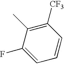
C1=C(F)C(C)=C([CF3])C=C1
